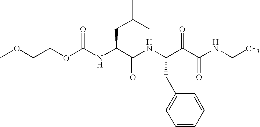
COCCOC(NC(C(NC(C(C(NC[CF3])=O)=O)CC1=CC=CC=C1)=O)CC(C)C)=O
